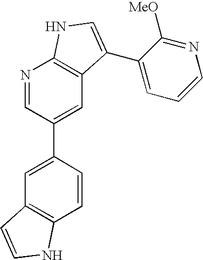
C1=CC(C2=CC3=C(N=C2)NC=C3C2=CC=CN=C2[MeO])=CC2=C1NC=C2
